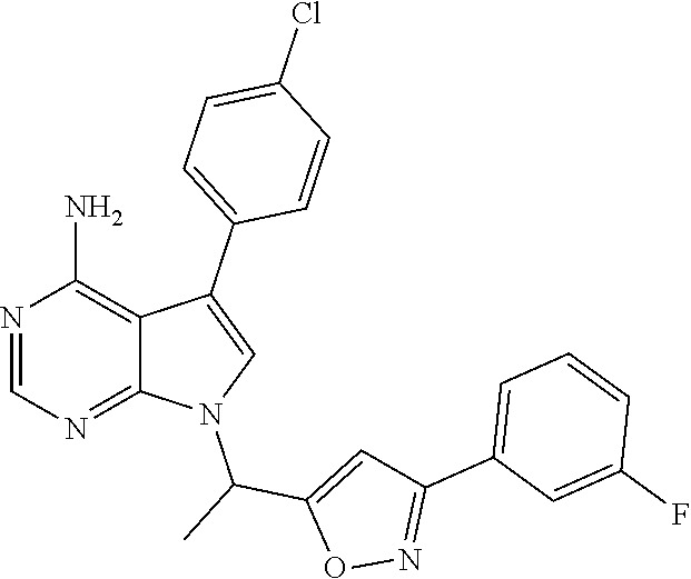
N1=CN=C2C(=C1N)C(C1=CC=C(Cl)C=C1)=CN2C(C1=CC(C2=CC=CC(F)=C2)=NO1)C
